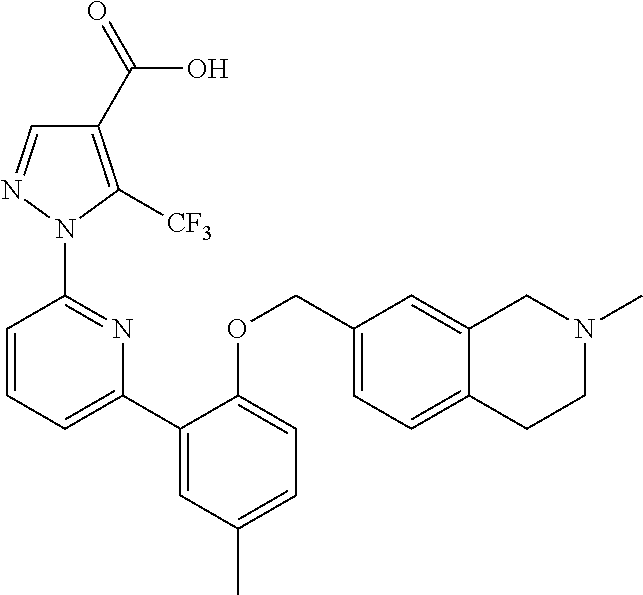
C1(C(=O)O)=C([CF3])N(C2=NC(C3=CC(C)=CC=C3OCC3=CC=C4C(=C3)CN(C)CC4)=CC=C2)N=C1
